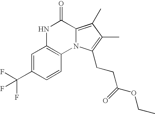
N1C2=C(N3C(=C(C)C(C)=C3CCC(=O)OCC)C1=O)C=CC(C(F)(F)F)=C2
